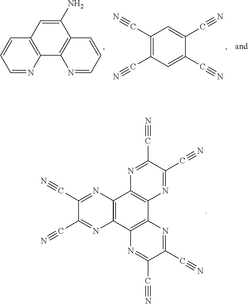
C1(C#N)=C(C#N)C=C(C#N)C(C#N)=C1.C1=NC2=C(C=C1)C=C(N)C1=C2N=CC=C1.C1(C#N)=NC2=C(N=C1C#N)C1=C(C3=C2N=C(C#N)C(C#N)=N3)N=C(C#N)C(C#N)=N1
